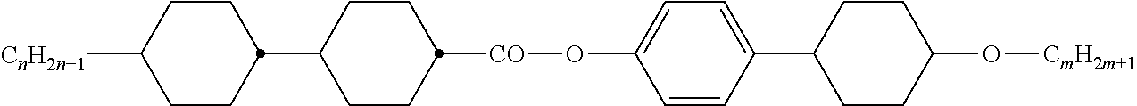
C1CC([CnH2n+1])CCC1C1CCC([CO]OC2=CC=C(C3CCC(O[CmH2m+1])CC3)C=C2)CC1
